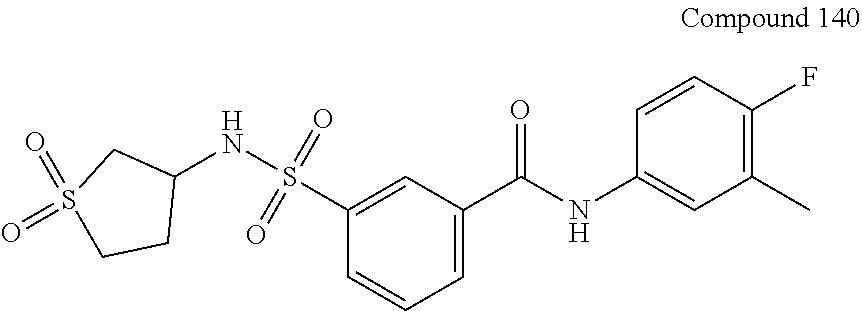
C1(C(NC2=CC(C)=C(F)C=C2)=O)=CC=CC(S(NC2CS(=O)(=O)CC2)(=O)=O)=C1
